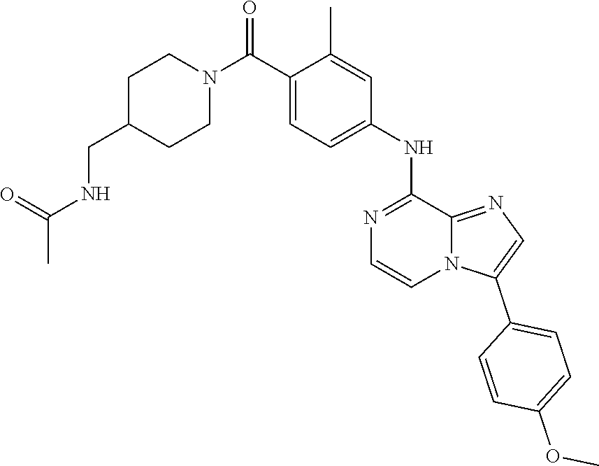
C1=C(C(N2CCC(CNC(=O)C)CC2)=O)C(C)=CC(NC2=NC=CN3C2=NC=C3C2=CC=C(OC)C=C2)=C1
